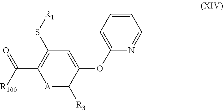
C(C1=C(S[R1])C=C(OC2=CC=CC=N2)C([R3])=[A]1)([R100])=O
